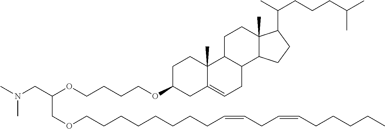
N(CC(OCCCCOC1CC2=CCC3C(C2(C)CC1)CCC1(C)C3CCC1C(C)CCCC(C)C)COCCCCCCCCC=CCC=CCCCCC)(C)C
